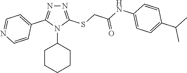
N1=C(SCC(NC2=CC=C(C(C)C)C=C2)=O)N(C2CCCCC2)C(C2=CC=NC=C2)=N1
